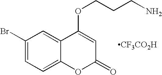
C1(Br)=CC=C2C(=C1)C(OCCCN)=CC(=O)O2.[CF3CO2H]
